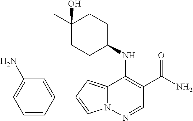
N12C(=CC(C3=CC(N)=CC=C3)=C1)C(NC1CCC(C)(O)CC1)=C(C(N)=O)C=N2
